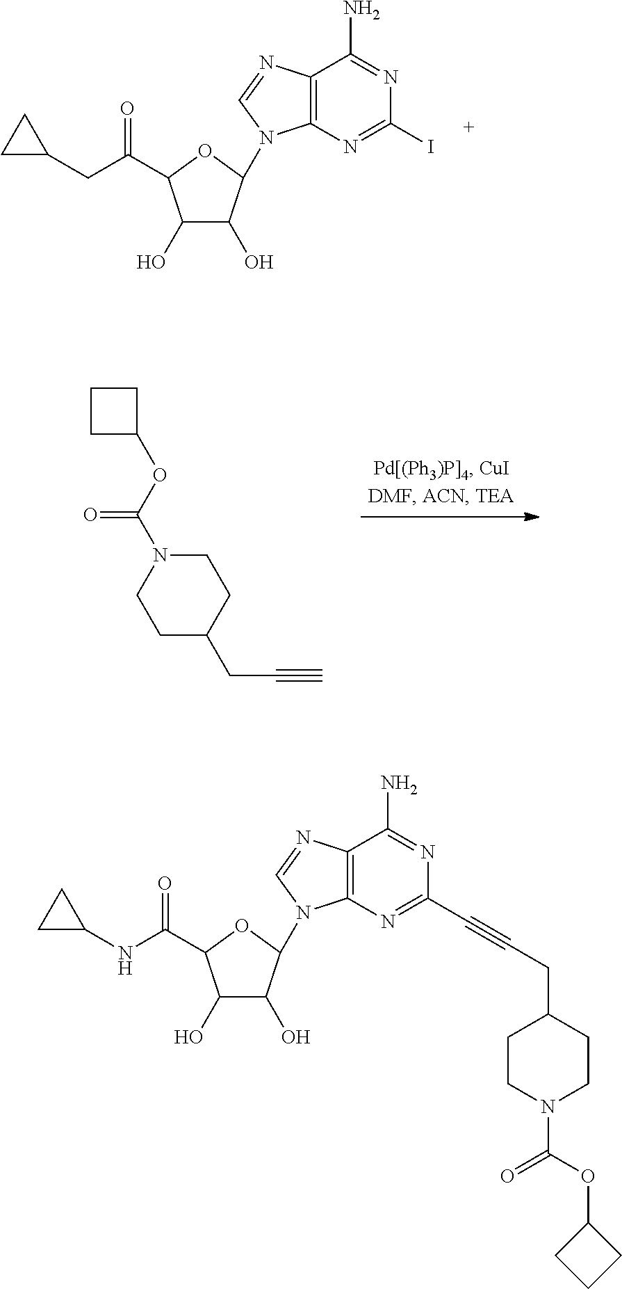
C1CC(OC(N2CCC(CC#C)CC2)=O)C1.C1C(CC(=O)C2C(O)C(O)C(N3C4=C(N=C3)C(N)=NC(I)=N4)O2)C1.C1C(NC(=O)C2C(O)C(O)C(N3C4=C(N=C3)C(N)=NC(C#CCC3CCN(C(=O)OC5CCC5)CC3)=N4)O2)C1
